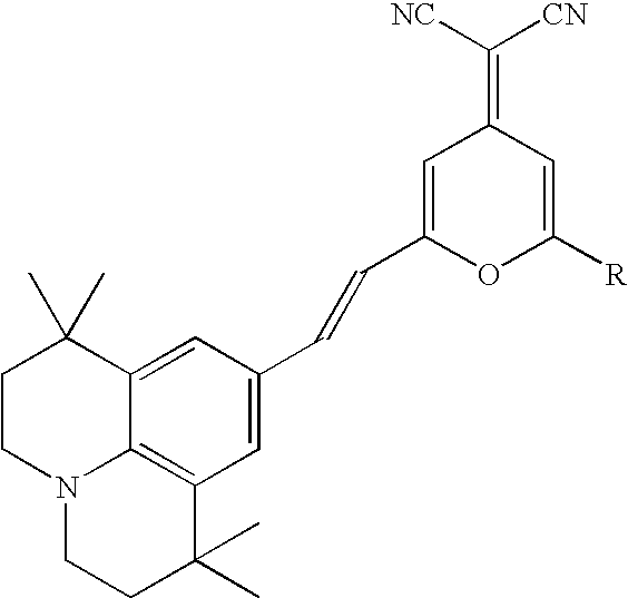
C12=CC(C=CC3=CC(=C([NC])[CN])C=C([R])O3)=CC3=C1N(CCC2(C)C)CCC3(C)C
